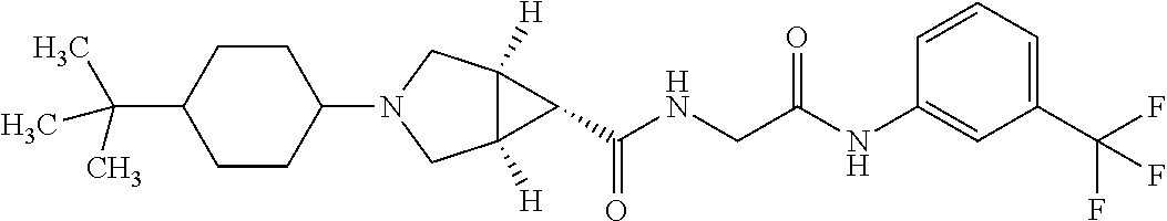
C12([H])C([H])(CN(C3CCC(C(C)(C)C)CC3)C1)C2C(NCC(NC1=CC(C(F)(F)F)=CC=C1)=O)=O
